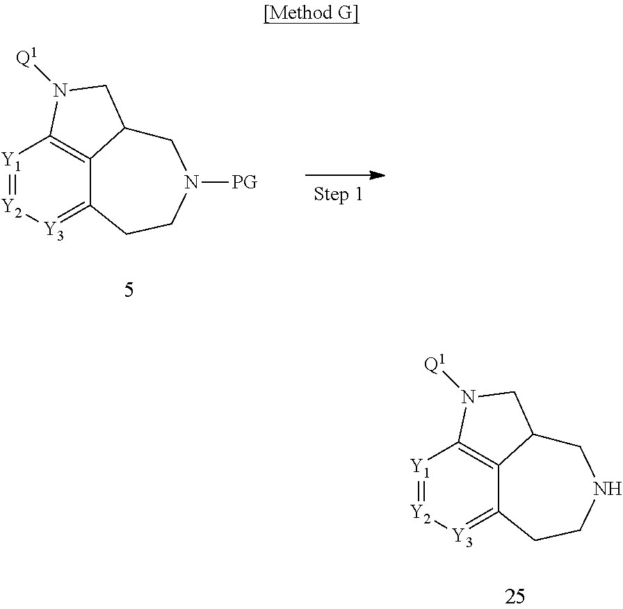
[Y1]1=[Y2][Y3]=C2C3=C1N([Q1])CC3CN([PG])CC2.[Y1]1=[Y2][Y3]=C2C3=C1N([Q1])CC3CNCC2
